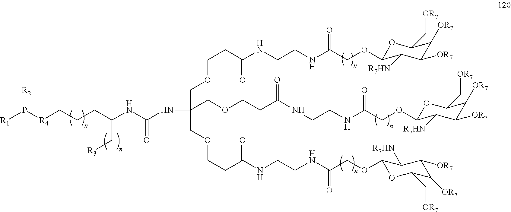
O1C(OCC(NCCNC(CCOCC(NC(NC(CCC[R4]P([R1])[R2])C[R3])=O)(COCCC(NCCNC(COC2OC(C[OR7])C([OR7])C([OR7])C2[R7HN])=O)=O)COCCC(NCCNC(COC2OC(C[OR7])C([OR7])C([OR7])C2[R7HN])=O)=O)=O)=O)C([R7HN])C([OR7])C([OR7])C1C[OR7]
